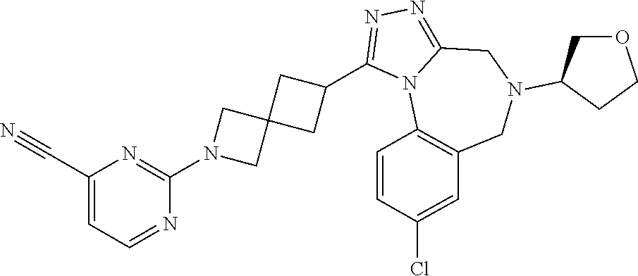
C1(C#N)=CC=NC(N2CC3(C2)CC(C2=NN=C4N2C2=C(CN(C5COCC5)C4)C=C(Cl)C=C2)C3)=N1
